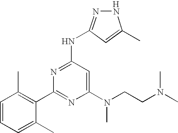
C1(C2=NC(N(C)CCN(C)C)=CC(NC3=NNC(C)=C3)=N2)=C(C)C=CC=C1C.[H]
